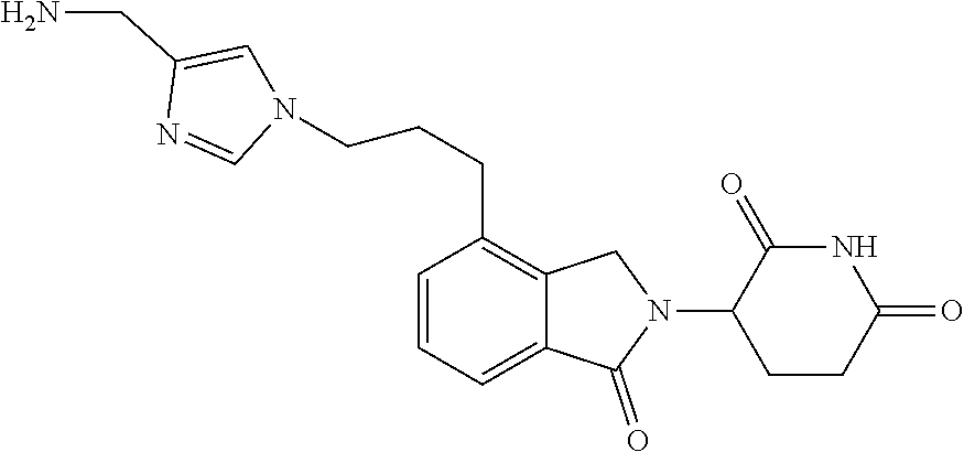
N1(CCCC2=C3C(=CC=C2)C(=O)N(C2CCC(=O)NC2=O)C3)C=C(CN)N=C1
